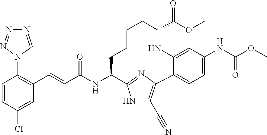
N1=CN(C2=C(C=CC(NC3CCCCC(C(OC)=O)NC4=CC(NC(OC)=O)=CC=C4C4=C(C#N)NC3=N4)=O)C=C(Cl)C=C2)N=N1
